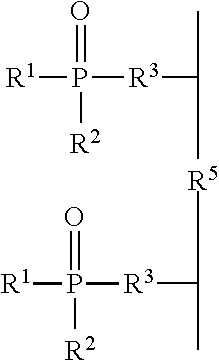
[R1]P([R3]C(C)[R5]C(C)[R3]P([R1])(=O)[R2])(=O)[R2]
